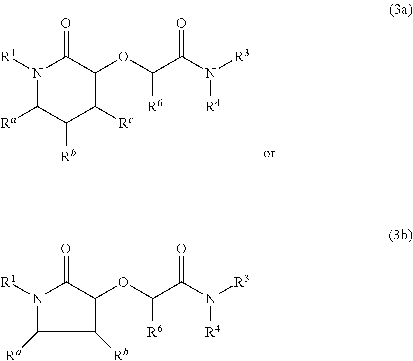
N1([R1])C([Ra])C([Rb])C([Rc])C(OC(C(N([R3])[R4])=O)[R6])C1=O.[R1]N1C(=O)C(OC(C(N([R3])[R4])=O)[R6])C([Rb])C1[Ra]
